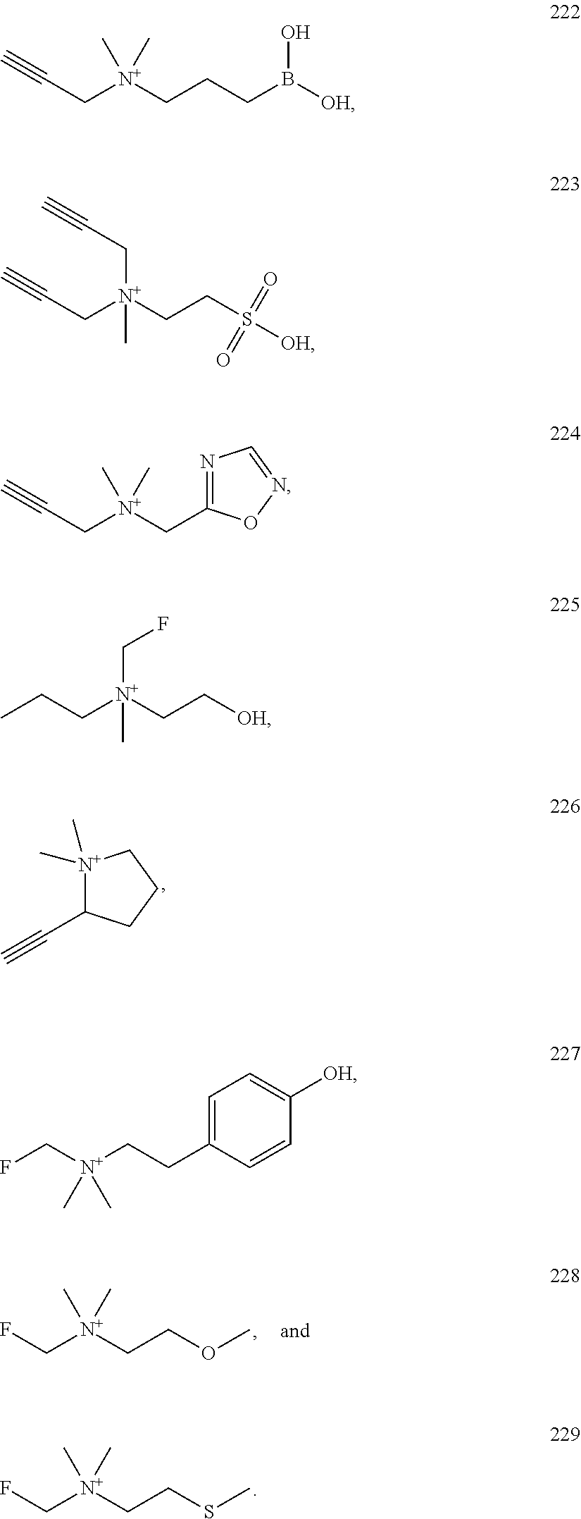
[N+]1(C)(C)C(C#C)CCC1.C([N+](CCOC)(C)C)F.C([N+](CCSC)(C)C)F.C([N+](CCCB([OH])O)(C)C)C#C.C([N+](CCS([OH])(=O)=O)(CC#C)C)C#C.C([N+](CC1=NC=NO1)(C)C)C#C.C([N+](CC[OH])(CF)C)CC.C([N+](CCC1=CC=C([OH])C=C1)(C)C)F
